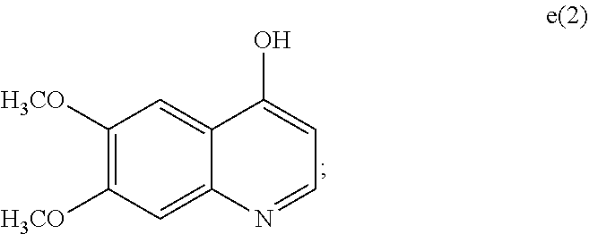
C1=C2C(=CC([H3CO])=C1[H3CO])C(O)=CC=N2
